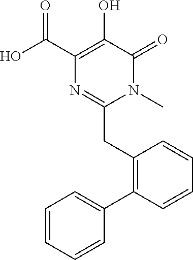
C1(C(O)=O)=C(O)C(=O)N(C)C(CC2=C(C3=CC=CC=C3)C=CC=C2)=N1
